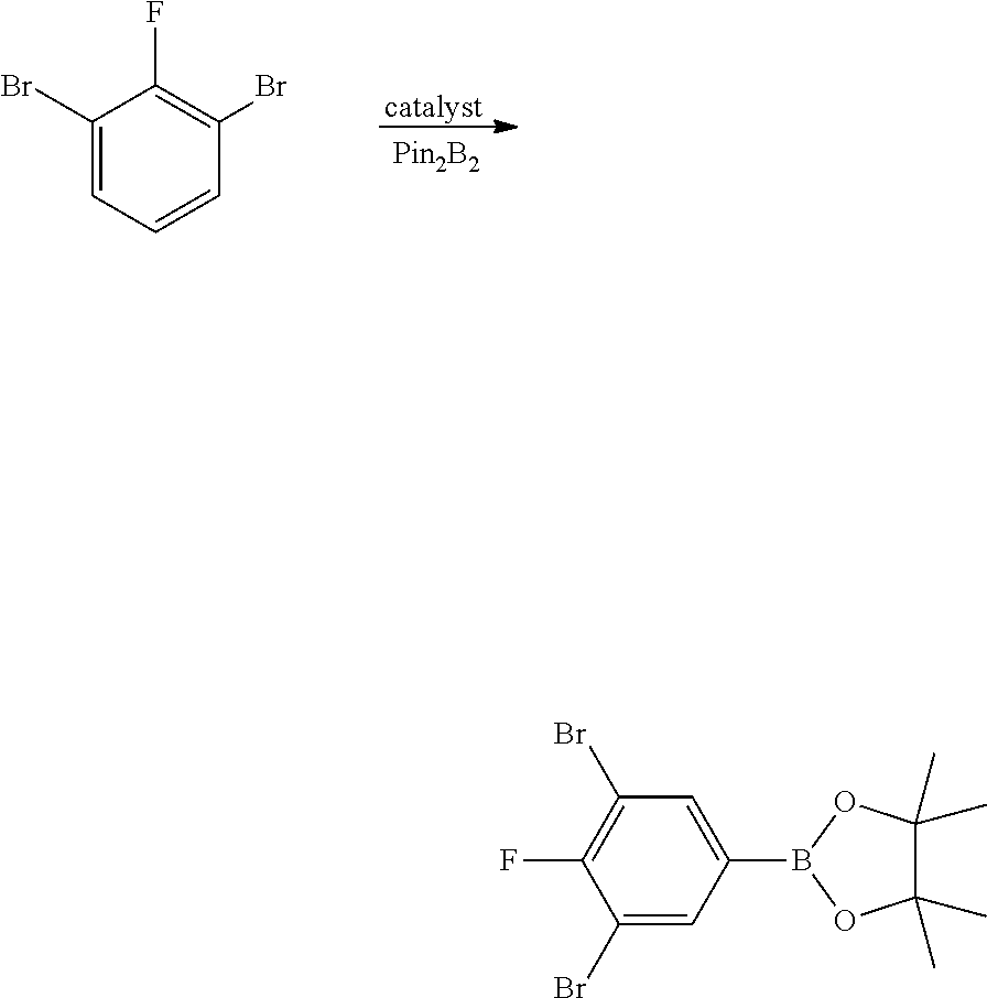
C1(Br)=CC=CC(Br)=C1F.C1(Br)=CC(B2OC(C)(C)C(C)(C)O2)=CC(Br)=C1F
